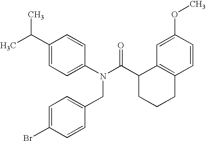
C1(C(C)C)=CC=C(N(C(C2CCCC3=C2C=C(OC)C=C3)=O)CC2=CC=C(Br)C=C2)C=C1
